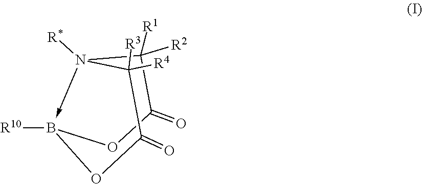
[R10]B1OC(=O)C([R1])([R2])N([R*])(->C)C([R3])([R4])C(=O)O1
